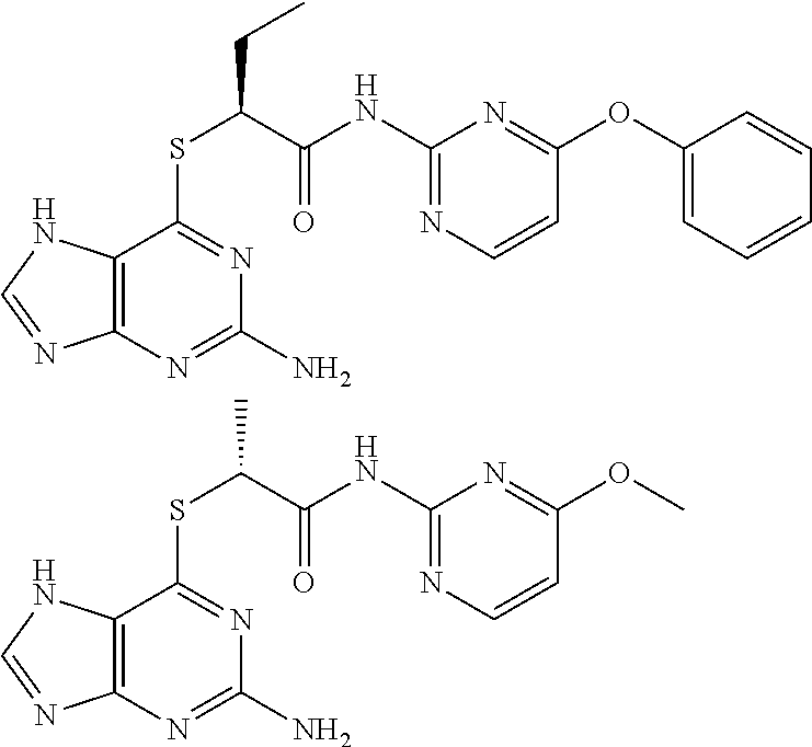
C12=C(NC=N1)C(SC(C(NC1=NC=CC(OC3=CC=CC=C3)=N1)=O)CC)=NC(N)=N2.C12=C(NC=N1)C(SC(C(NC1=NC=CC(OC)=N1)=O)C)=NC(N)=N2
